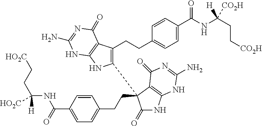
C1(C2(CCC3=CC=C(C(NC([H])([HO2C])CC[HO2C])=O)C=C3)C(=O)NC3=C2C(=O)N=C(N)N3)=C(CCC2=CC=C(C(=O)NC(CC[CO2H])([CO2H])[H])C=C2)C2=C(N1)NC(N)=NC2=O
